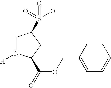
C1N([H])C(C(=O)OCC2=CC=CC=C2)CC1S(=O)(O)=O
